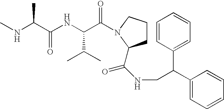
N(C(C(NC(C(=O)N1CCCC1C(NCC(C1=CC=CC=C1)C1=CC=CC=C1)=O)C(C)C)=O)C)C
